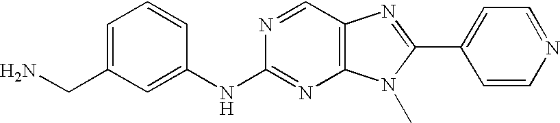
C1=C(CN)C=C(NC2=NC3=C(C=N2)N=C(C2=CC=NC=C2)N3C)C=C1
